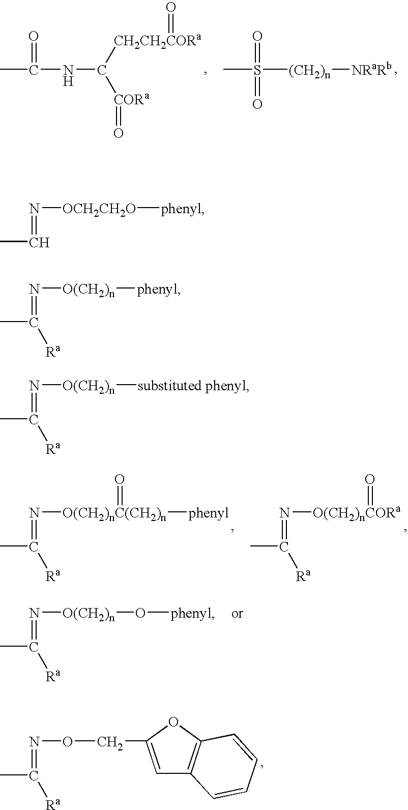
CC(NC([CH2CH2CORa]=O)[CORa]=O)=O.CS([(CH2)n][NRaRb])(=O)=O.CC(=N[O(CH2)nC(CH2)n]([phenyl])=O)[Ra].CC(=N[O(CH2)nCORa]=O)[Ra].CC(=N[O(CH2)n]O[phenyl])[Ra].CC(=NOCC1=CC2=C(O1)C=CC=C2)[Ra].CC=N[OCH2CH2O][phenyl].CC(=N[O(CH2)n][phenyl])[Ra].CC(=N[O(CH2)n][substituted phenyl])[Ra]
